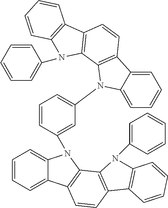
C1=CC=C2C(=C1)N(C1=CC(N3C4=CC=CC=C4C4=C3C3=C(C=C4)C4=C(N3C3=CC=CC=C3)C=CC=C4)=CC=C1)C1=C2C=CC2=C1N(C1=CC=CC=C1)C1=C2C=CC=C1
